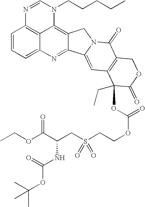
C1=CC=C2C3=C1N=CN(CCCCC)C3=C1C(=N2)C2=CC3=C(C(=O)N2C1)COC(=O)C3(OC(=O)OCCS(CC(C(OCC)=O)NC(OC(C)(C)C)=O)(=O)=O)CC
